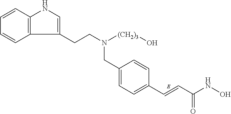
C12=C(C=CC=C1)NC=C2CCN([(CH2)3]O)CC1=CC=C(C=CC(NO)=O)C=C1
